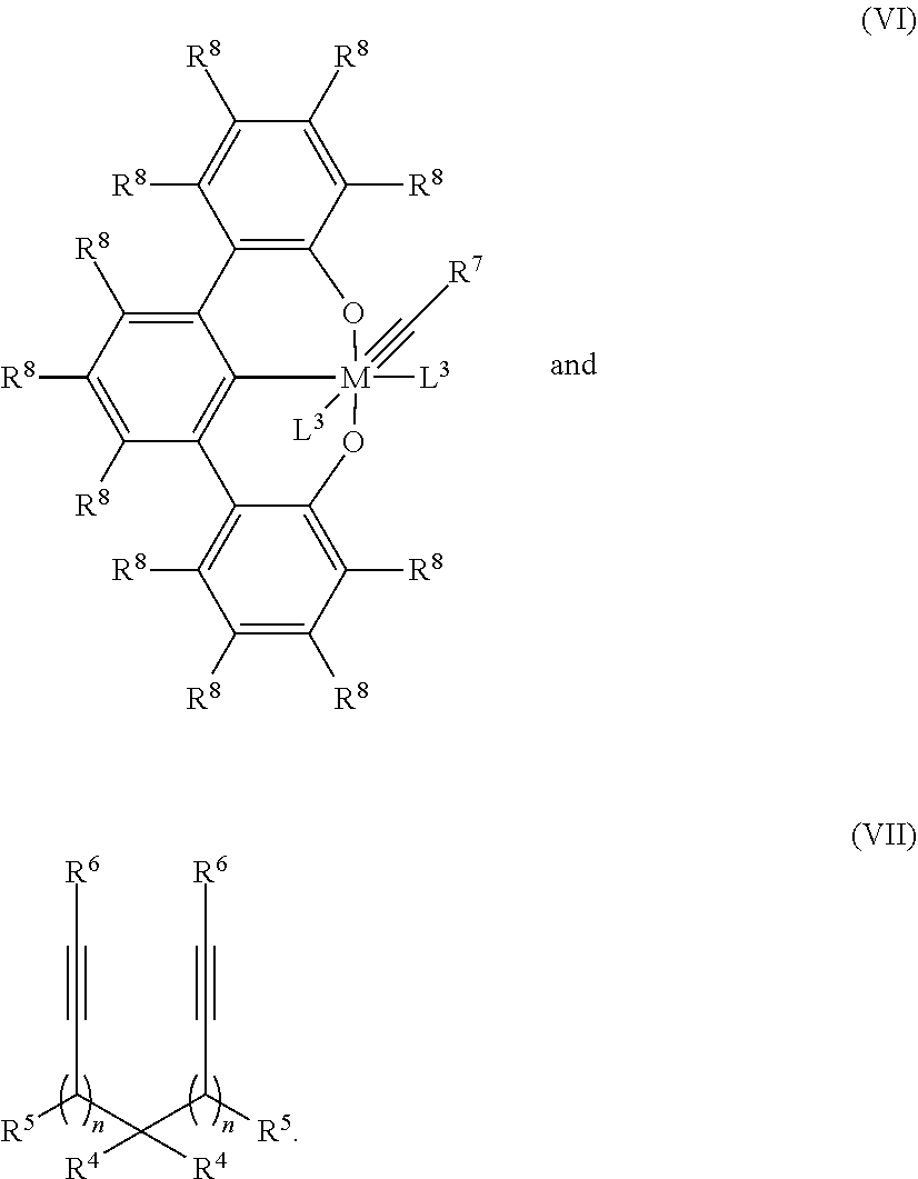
C12=C(C3=C([R8])C([R8])=C([R8])C4=C3[M]([L3])(#C[R7])([L3])(O1)OC1=C([R8])C([R8])=C([R8])C([R8])=C41)C([R8])=C([R8])C([R8])=C2[R8].[R5]C(C(C([R5])C#C[R6])([R4])[R4])C#C[R6]
